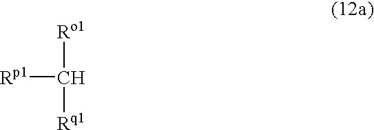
[Ro1]C([Rq1])[Rp1]
